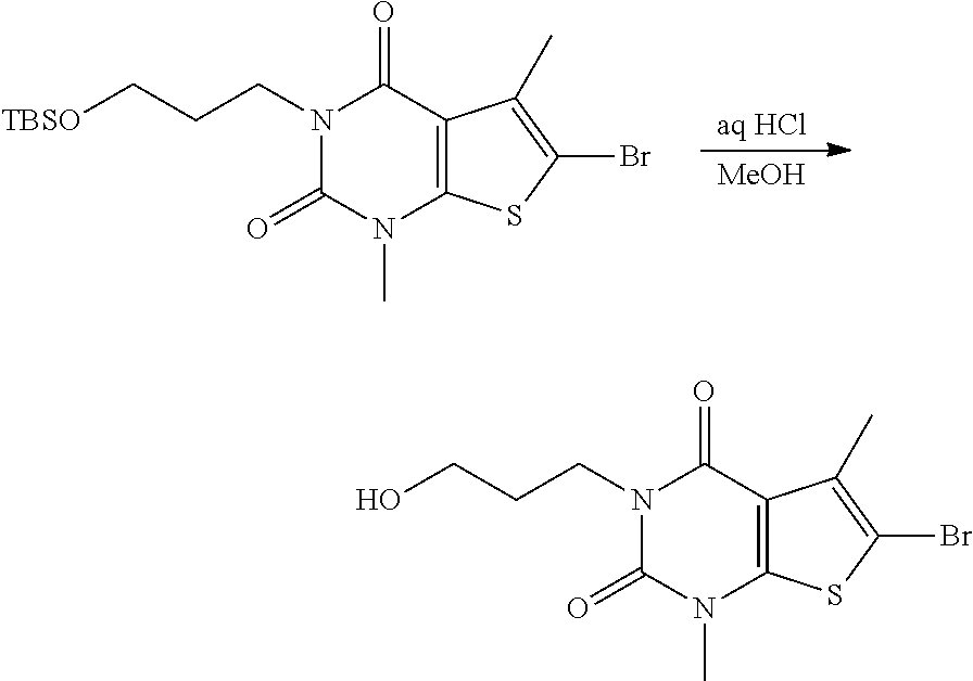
N1(CCCO)C(=O)N(C)C2=C(C1=O)C(C)=C(Br)S2.N1(CCC[TBSO])C(=O)N(C)C2=C(C1=O)C(C)=C(Br)S2.[aq HCl].[MeOH]
